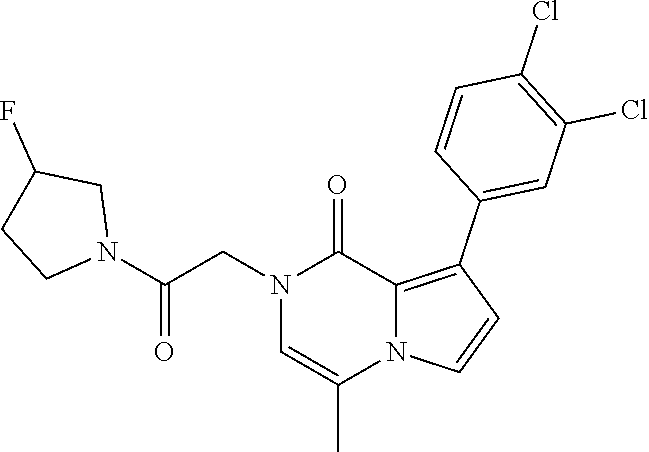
N1(CC(N2CC(F)CC2)=O)C=C(C)N2C(=C(C3=CC(Cl)=C(Cl)C=C3)C=C2)C1=O
